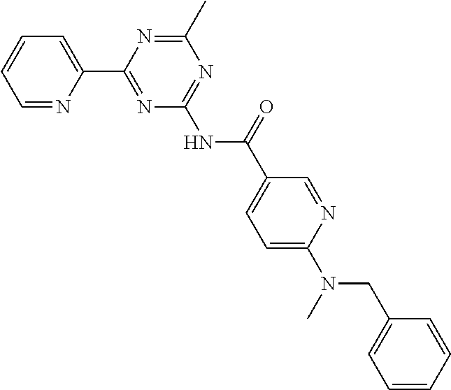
C1=NC(C2=NC(NC(C3=CC=C(N(C)CC4=CC=CC=C4)N=C3)=O)=NC(C)=N2)=CC=C1
